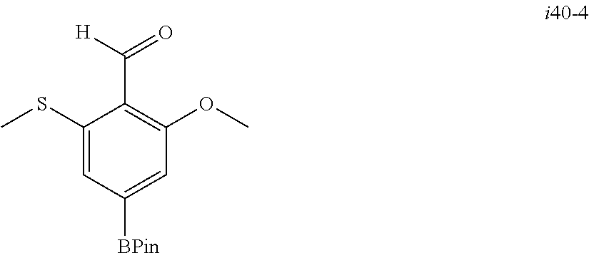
C1(SC)=CC([BPin])=CC(OC)=C1C([H])=O
